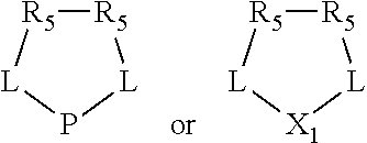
[R5]1[R5][L]P[L]1.[R5]1[R5][L][X1][L]1
